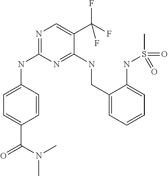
N1=C(NC2=CC=C(C(N(C)C)=O)C=C2)N=C(NCC2=CC=CC=C2NS(=O)(C)=O)C(C(F)(F)F)=C1
